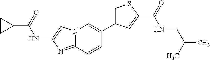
N12C(=NC(NC(C3CC3)=O)=C1)C=CC(C1=CSC(C(=O)NCC(C)C)=C1)=C2
